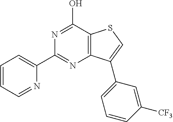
C1=CC=NC(C2=NC3=C(C(O)=N2)SC=C3C2=CC=CC([CF3])=C2)=C1
